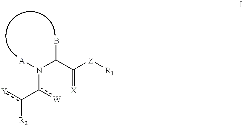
c([R2])([Y])-c(N(C(C([Z][R1])=[X])B)[A])[W]
